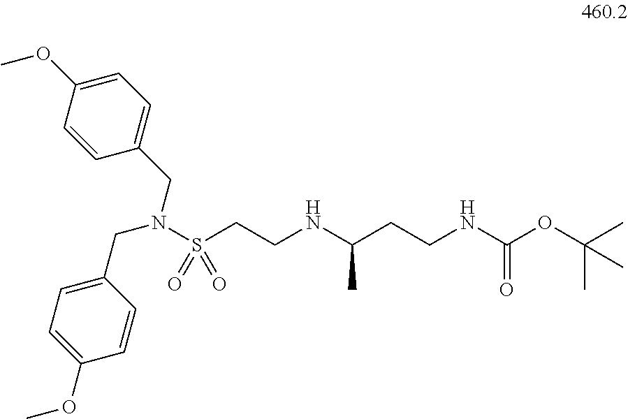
C1=C(OC)C=CC(CN(CC2=CC=C(OC)C=C2)S(CCNC(CCNC(OC(C)(C)C)=O)C)(=O)=O)=C1
